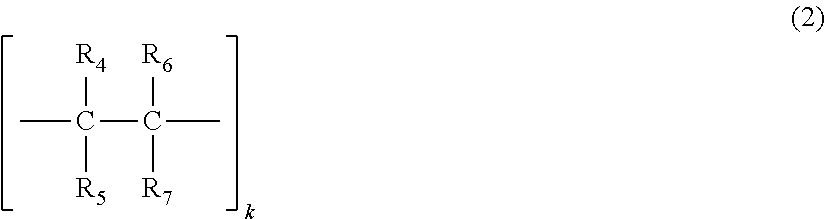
[R4]C(C([R6])(C)[R7])(C)[R5]
